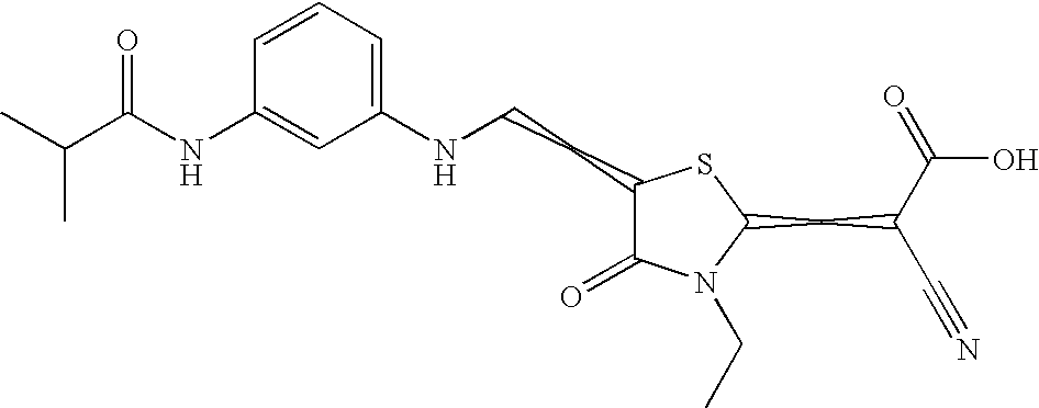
C1=CC=C(NCCC2C(=O)N(CC)C(CC(C#N)C(=O)O)S2)C=C1NC(C(C)C)=O
